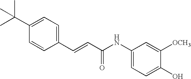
CC(C1=CC=C(C=CC(NC2=CC=C(O)C([OCH3])=C2)=O)C=C1)(C)C
